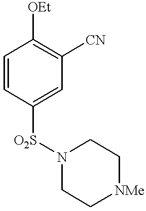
C1=CC([O2S]N2CC[NMe]CC2)=CC([CN])=C1[OEt]
